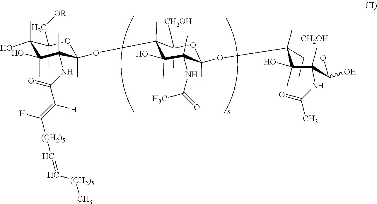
C1(C)([CH2OH])C(OC2(C)C(NC(=O)C)(C)C(O)(C)C(OC3(C)C(C)(NC(C(=C([H])[(CH2)5]C=C[(CH2)5]C)[H])=O)C(C)(O)C(C)(O)C(C)(C[OR])O3)(C)C(C)([CH2OH])O2)(C)C(C)(O)C(NC(C)=O)(C)C(O)O1
